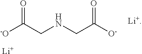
O=C([O-])CNCC([-O])=O.[Li].[Li+]
